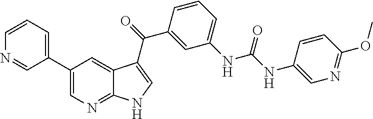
C1(C2=CC=CN=C2)=CN=C2C(=C1)C(C(C1=CC(NC(=O)NC3=CN=C(OC)C=C3)=CC=C1)=O)=CN2
